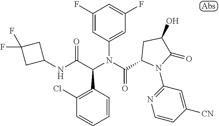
N(C(C(N(C(=O)C1N(C2=NC=CC([CN])=C2)C(=O)C(O)C1)C1=CC(F)=CC(F)=C1)C1=C(Cl)C=CC=C1)=O)C1CC(F)(F)C1
